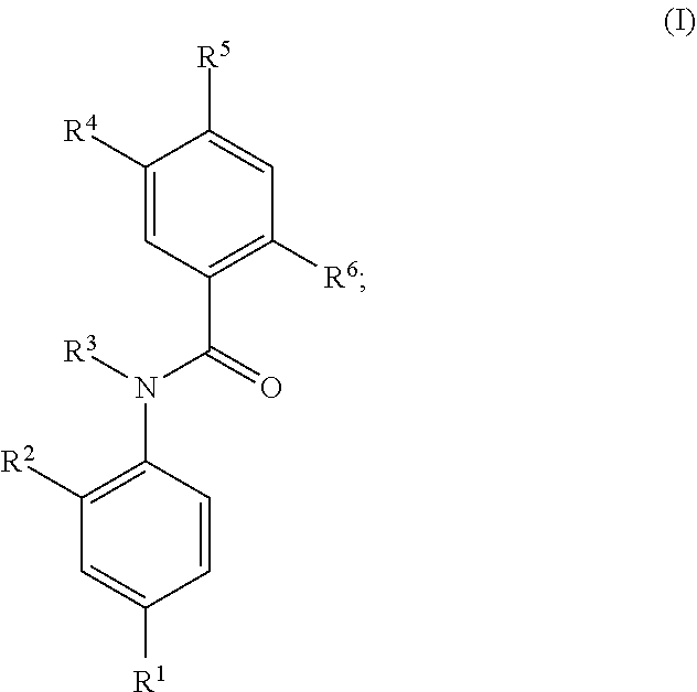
C1([R2])=C(N(C(C2=C([R6])C=C([R5])C([R4])=C2)=O)[R3])C=CC([R1])=C1
